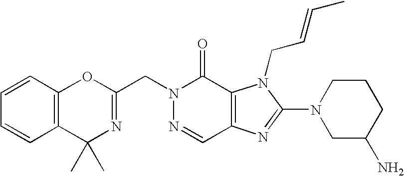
N1(CC2=NC(C)(C)C3=C(O2)C=CC=C3)N=CC2=C(C1=O)N(CC=CC)C(N1CC(N)CCC1)=N2
